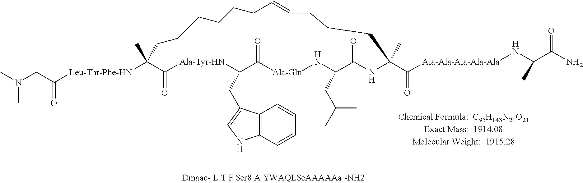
C(C([Leu-Thr-Phe-HN]C1(C)C(=O)[Ala-Tyr-HN]C(CC2=CNC3=C2C=CC=C3)C(=O)[Ala-Gln]NC(CC(C)C)C(=O)NC(C(=O)[Ala-Ala-Ala-Ala-Ala]NC(C(=O)N)C)(C)CCCC=CCCCCCC1)=O)N(C)C
